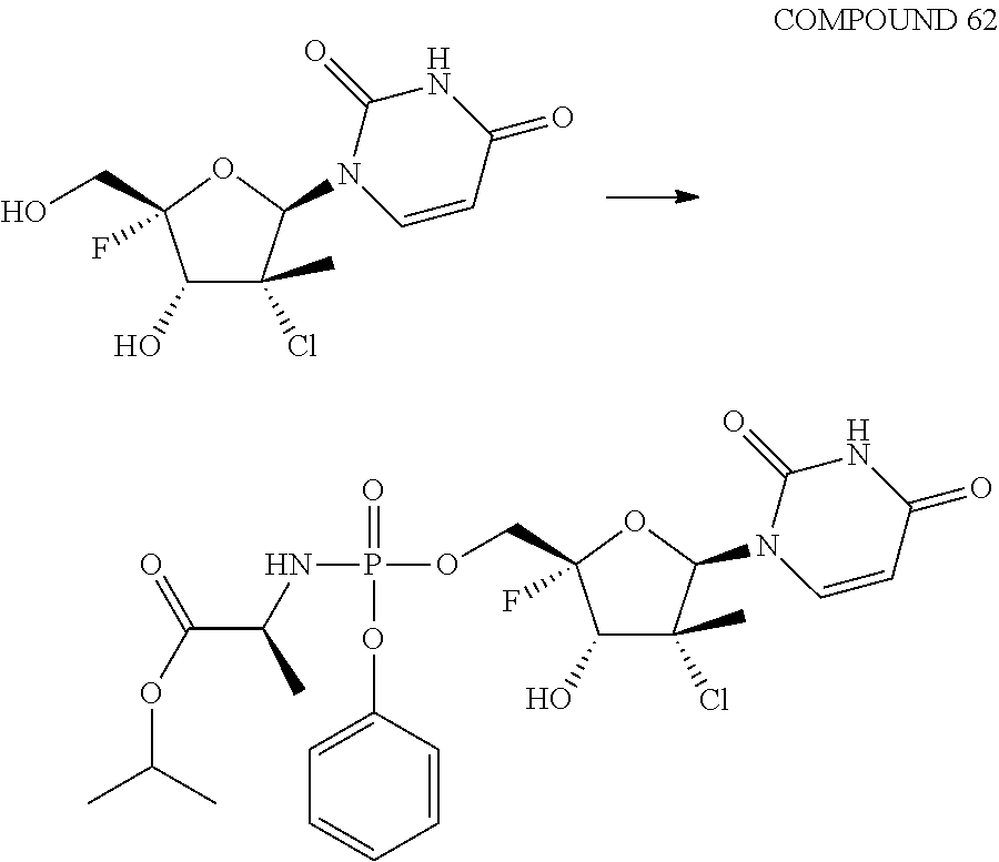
C1(O)C(C)(Cl)C(N2C=CC(=O)NC2=O)OC1(CO)F.P(=O)(OC1=CC=CC=C1)(NC(C(=O)OC(C)C)C)OCC1(F)C(O)C(C)(Cl)C(N2C=CC(=O)NC2=O)O1
